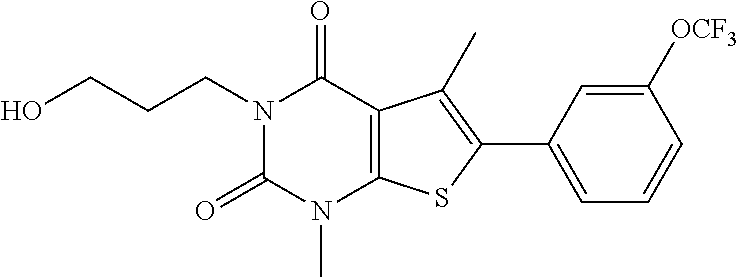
N1(CCCO)C(=O)N(C)C2=C(C1=O)C(C)=C(C1=CC=CC([OCF3])=C1)S2
